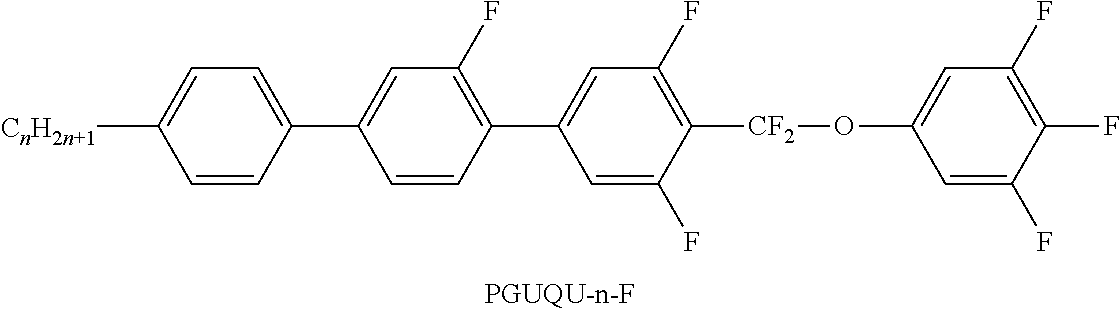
C1=CC(C2=CC(F)=C([CF2]OC3=CC(F)=C(F)C(F)=C3)C(F)=C2)=C(F)C=C1C1=CC=C([CnH2n+1])C=C1
